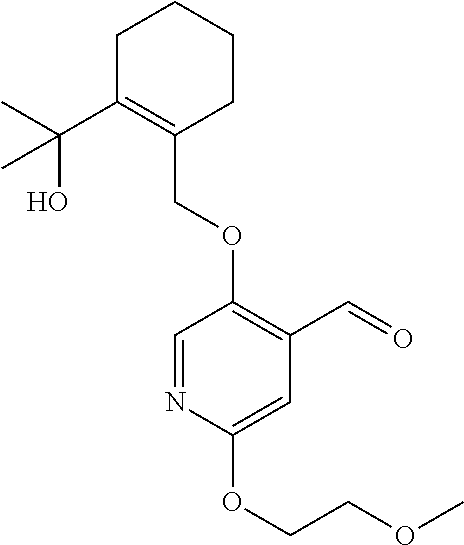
C1C(C(C)(O)C)=C(COC2=C(C=O)C=C(OCCOC)N=C2)CCC1
